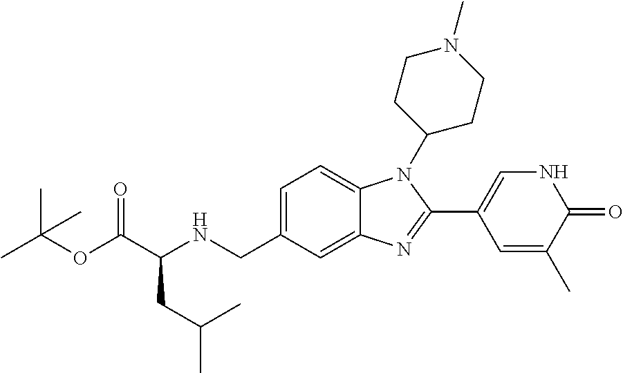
C1=C(CNC(C(OC(C)(C)C)=O)CC(C)C)C=C2C(=C1)N(C1CCN(C)CC1)C(C1=CNC(=O)C(C)=C1)=N2
